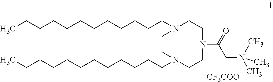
C1N(CCCCCCCCCCCC)CCN(C(C[N+](C)(C)C)=O)CCN(CCCCCCCCCCCC)C1.[CF3COO-]
